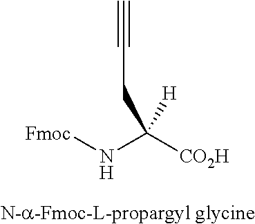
[Fmoc]NC([CO2H])(CC#C)[H]
